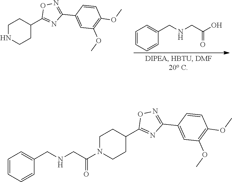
C1CC(C2=NC(C3=CC(OC)=C(OC)C=C3)=NO2)CCN1.C(C1=CC=CC=C1)NCC(O)=O.C1CC(C2=NC(C3=CC(OC)=C(OC)C=C3)=NO2)CCN1C(=O)CNCC1=CC=CC=C1
